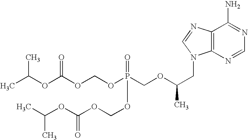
C12=C(N=CN=C1N)N(CC(OCP(OCOC(OC(C)C)=O)(=O)OCOC(OC(C)C)=O)C)C=N2
